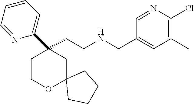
C(CNCC1=CC(C)=C(Cl)N=C1)C1(C2=CC=CC=N2)CCOC2(C1)CCCC2
